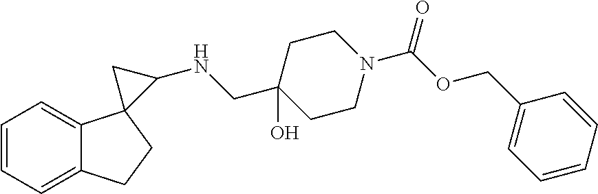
C1=CC=C2C(=C1)C1(CC2)C(NCC2(O)CCN(C(OCC3=CC=CC=C3)=O)CC2)C1
